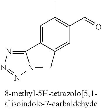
C1=C2C(=CC(C=O)=C1C)CN1C2=NN=N1
